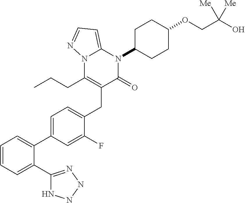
C1=C(C2=CC=C(CC3=C(CCC)N4C(=CC=N4)N(C4CCC(OCC(O)([Me])[Me])CC4)C3=O)C(F)=C2)C(C2=NNNN2)=CC=C1
